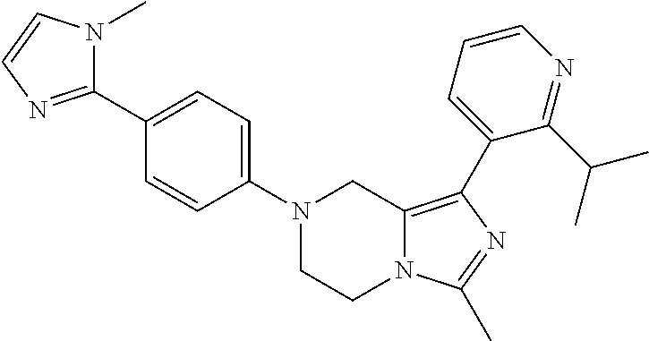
N1(C2=CC=C(C3=NC=CN3C)C=C2)CCN2C(=C(C3=CC=CN=C3C(C)C)N=C2C)C1
